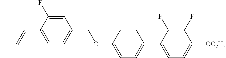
C1=C(F)C(C=CC)=CC=C1COC1=CC=C(C2=CC=C([OC2H5])C(F)=C2F)C=C1
